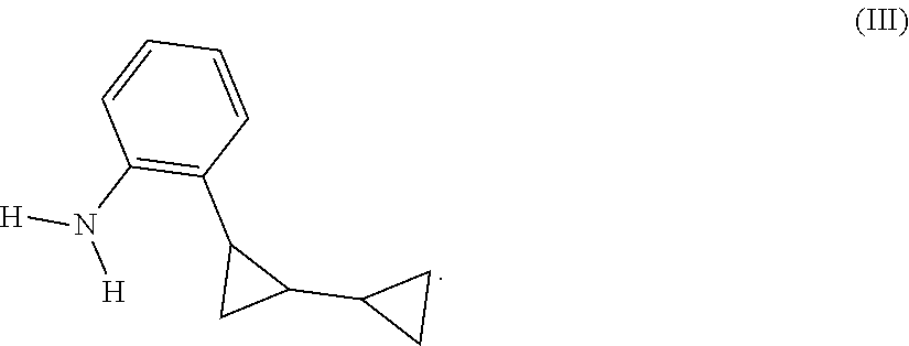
[H]N(C1=C(C2CC2C2CC2)C=CC=C1)[H]
